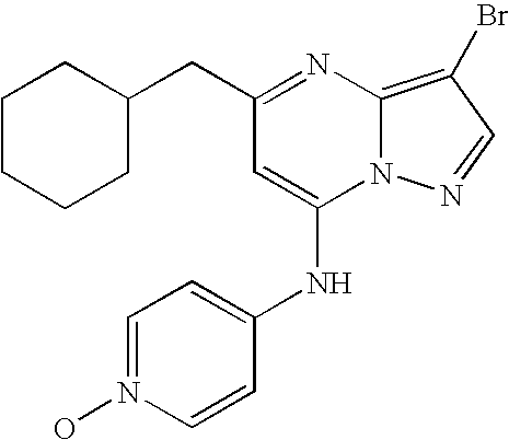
C(C1=NC2=C(Br)C=NN2C(NC2=CC=N(O)C=C2)=C1)C1CCCCC1
